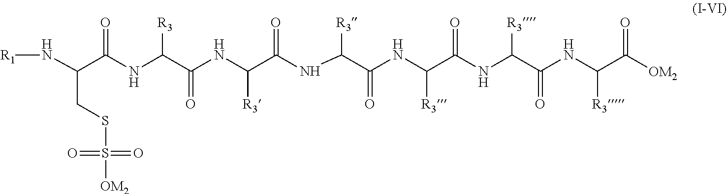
N(C(C(NC(C(NC(C(NC(C(NC(C(NC(C(=O)NC([R3])C(=O)[OM2])[R3])=O)[R3])=O)[R3])=O)[R3])=O)[R3])=O)CSS([OM2])(=O)=O)[R1]
